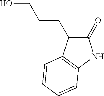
OCCCC1C(=O)NC2=C1C=CC=C2
